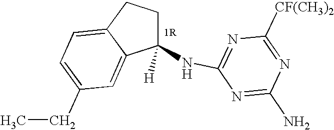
C1(NC2=NC([CF(CH3)2])=NC(N)=N2)([H])CCC2=CC=C(CC)C=C12
